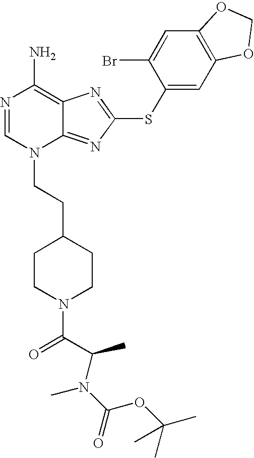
N1=CN(CCC2CCN(C(C(C)N(C)C(=O)OC(C)(C)C)=O)CC2)C2=NC(SC3=CC4=C(C=C3Br)OCO4)=NC2=C1N
